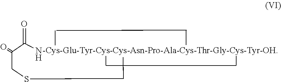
NC(=O)C(CSCC)=O
